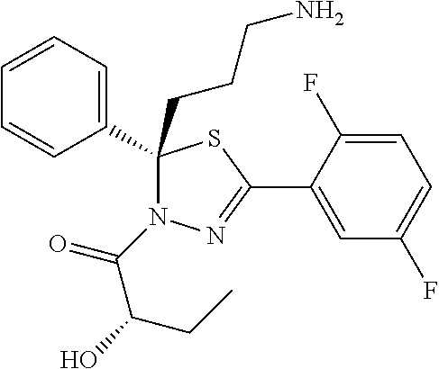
C1=C(F)C(C2=NN(C(C(O)CC)=O)C(CCCN)(C3=CC=CC=C3)S2)=CC(F)=C1
